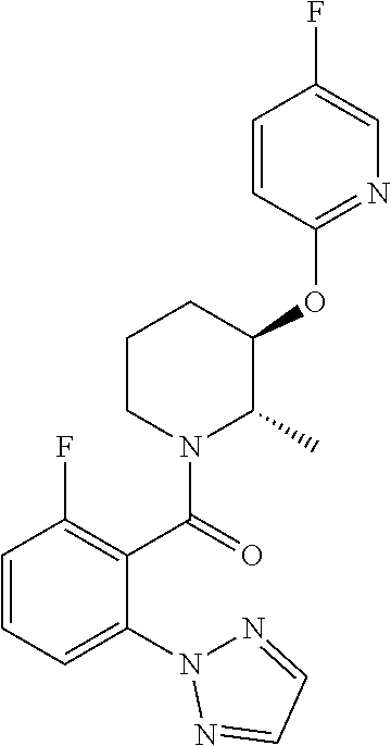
C1(OC2CCCN(C(=O)C3=C(F)C=CC=C3N3N=CC=N3)C2C)=NC=C(F)C=C1
